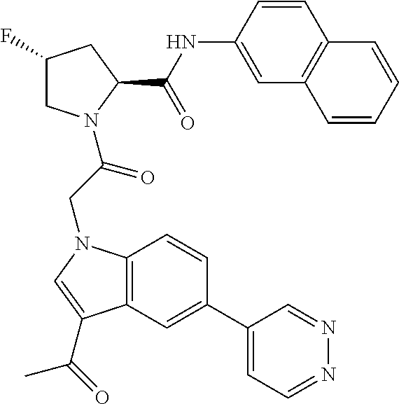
C12=C(C=C(C3=CC=NN=C3)C=C1)C(C(C)=O)=CN2CC(=O)N1CC(F)CC1C(=O)NC1=CC2=C(C=C1)C=CC=C2
